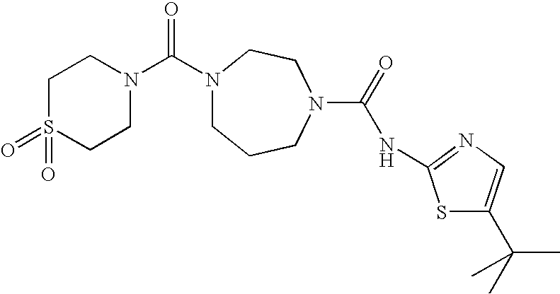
N1(C(N2CCS(=O)(=O)CC2)=O)CCCN(C(=O)NC2=NC=C(C(C)(C)C)S2)CC1
